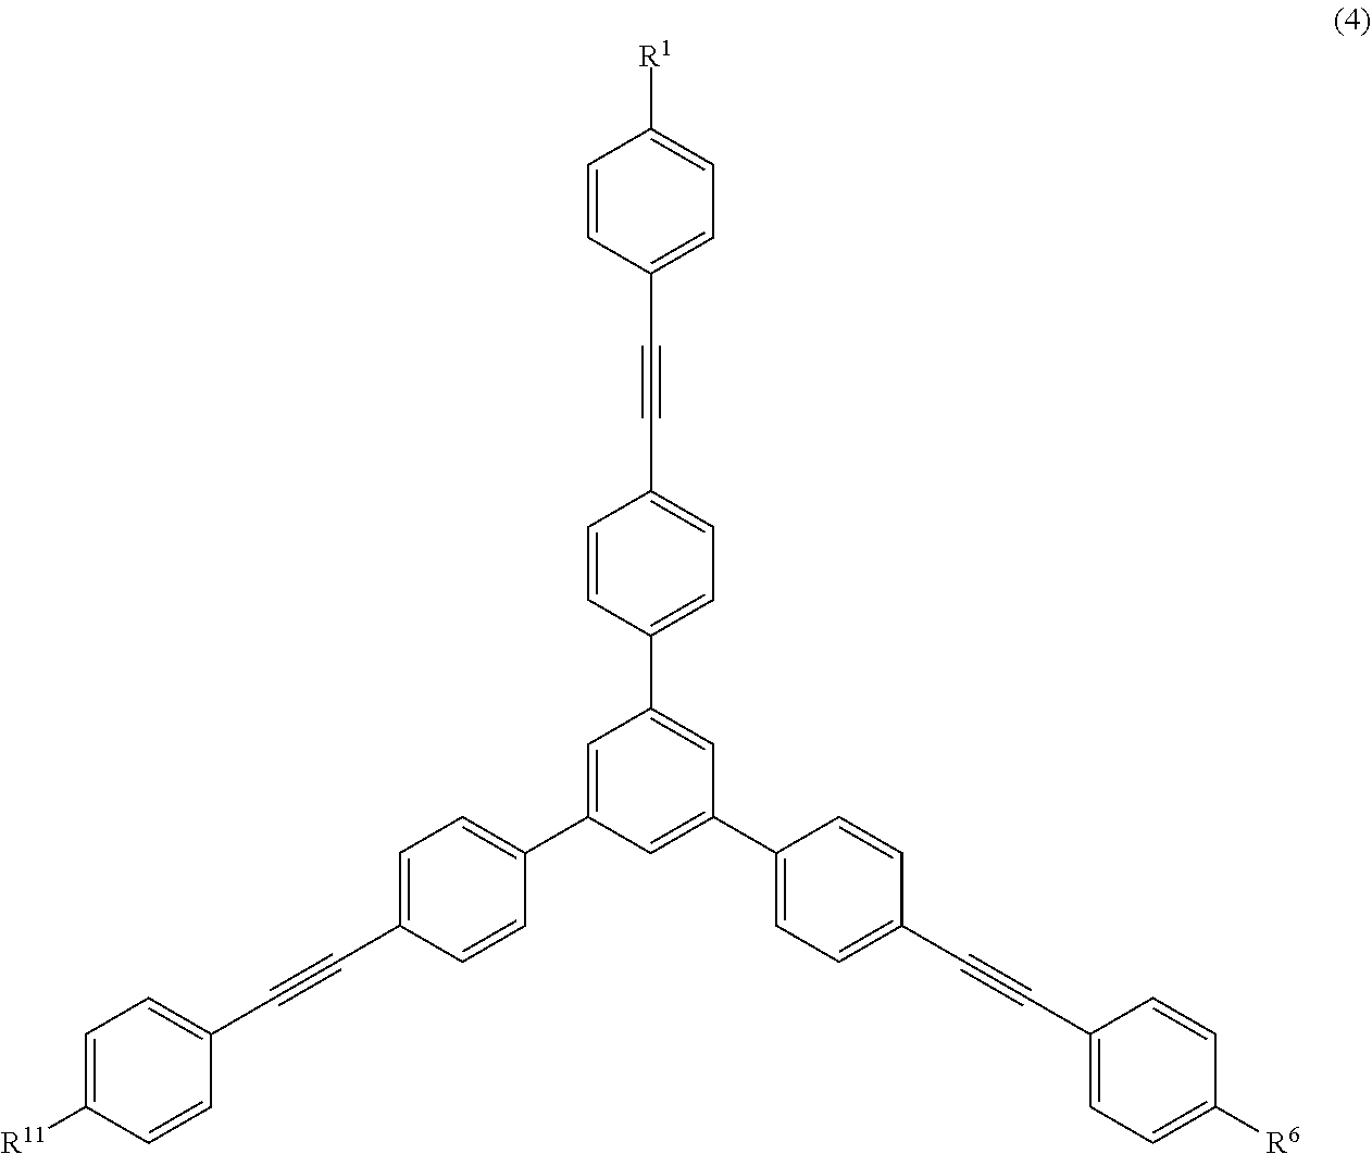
C1=C(C2=CC=C(C#CC3=CC=C([R11])C=C3)C=C2)C=C(C2=CC=C(C#CC3=CC=C([R6])C=C3)C=C2)C=C1C1=CC=C(C#CC2=CC=C([R1])C=C2)C=C1
